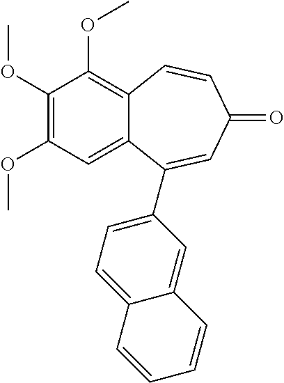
C1(OC)=C(OC)C=C2C(=C1OC)C=CC(=O)C=C2C1=CC=C2C(=C1)C=CC=C2
